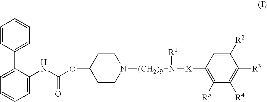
C1=CC(C2=CC=CC=C2NC(OC2CCN([(CH2)9]N([R1])[X]C3=C([R5])C([R4])=C([R3])C([R2])=C3)CC2)=O)=CC=C1
